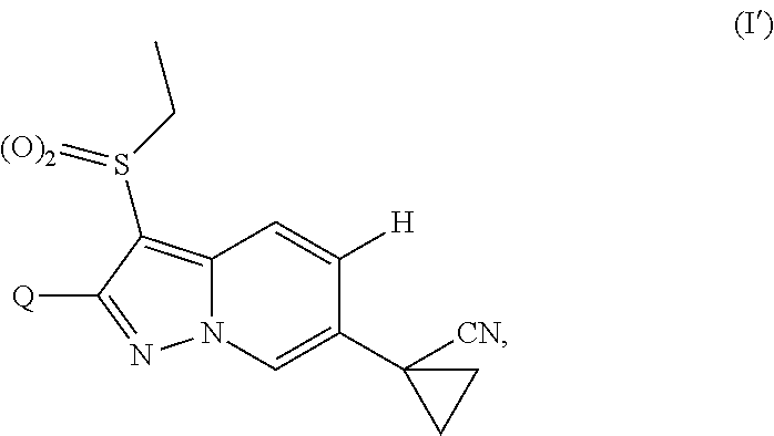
[Q]C1=NN2C(=C1S(=[(O)2])CC)C=C([H])C(C1([CN])CC1)=C2
